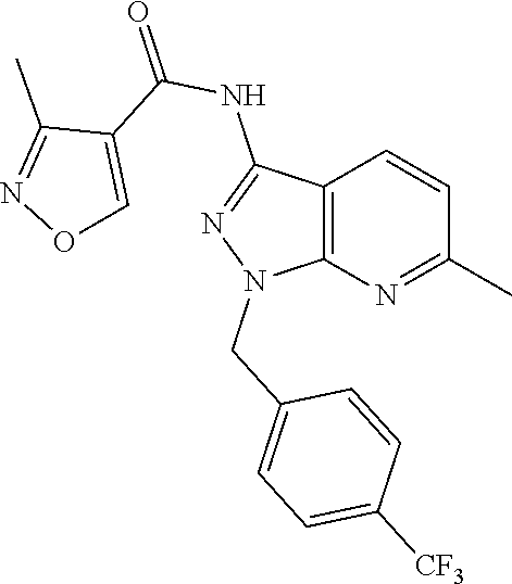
C12=C(N=C(C)C=C1)N(CC1=CC=C([CF3])C=C1)N=C2NC(=O)C1=CON=C1C
